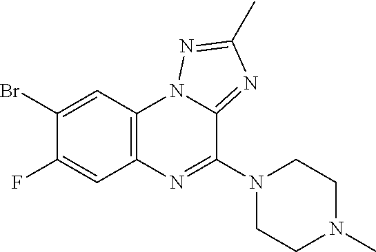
C1(Br)=CC2=C(C=C1F)N=C(N1CCN(C)CC1)C1=NC(C)=NN21
